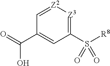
C1=[Z2][Z3]=C(S([R8])(=O)=O)C=C1C(O)=O
